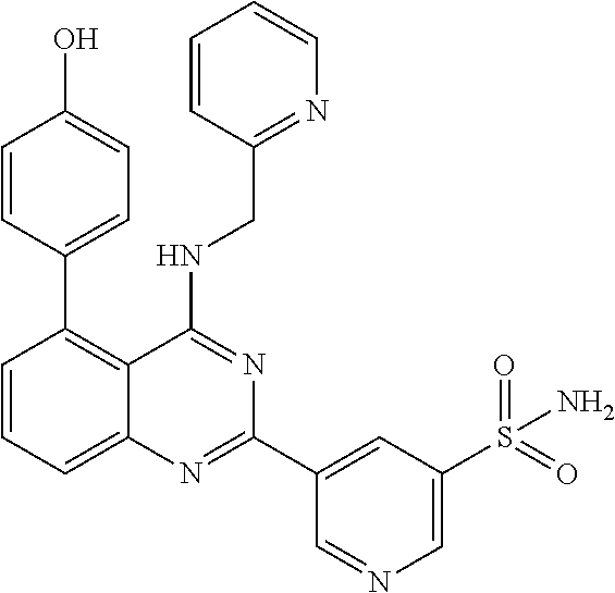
C1=CC=C2C(=C1C1=CC=C(O)C=C1)C(NCC1=NC=CC=C1)=NC(C1=CC(S(N)(=O)=O)=CN=C1)=N2
